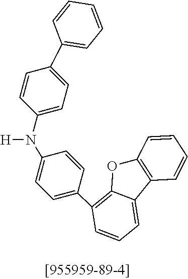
C1(N([H])C2=CC=C(C3=C4C(=CC=C3)C3=C(O4)C=CC=C3)C=C2)=CC=C(C2=CC=CC=C2)C=C1
